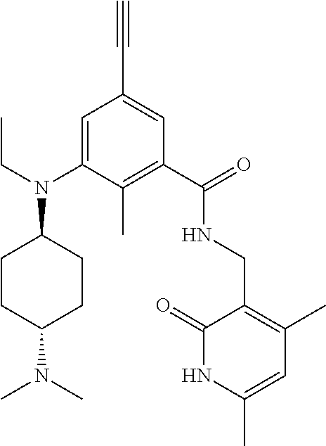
C1=C(N(CC)C2CCC(N(C)C)CC2)C(C)=C(C(=O)NCC2=C(C)C=C(C)NC2=O)C=C1C#C
